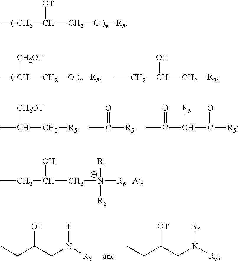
CCC(CO[R5])[OT].CC(CO[R5])[CH2OT].CCC(C[R5])[OT].CC(C[R5])[CH2OT].C([R5])(C)=O.C(C(C(=O)[R5])[R5])(C)=O.CCC(C[N+]([R6])([R6])[R6])O.CCC(CN([R5])[T])[OT].CCC(CN([R5])[R5])[OT]
